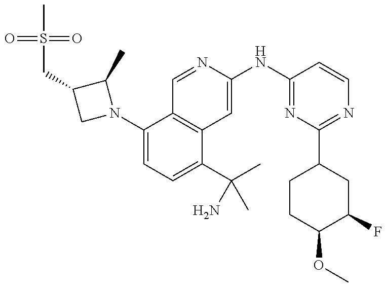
C1(N2C(C)C(CS(=O)(=O)C)C2)=CC=C(C(C)(N)C)C2=C1C=NC(NC1=NC(C3CCC(OC)C(F)C3)=NC=C1)=C2
